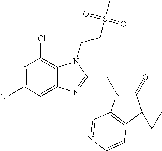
C1=C(Cl)C=C2C(=C1Cl)N(CCS(C)(=O)=O)C(CN1C(=O)C3(C4=C1C=NC=C4)CC3)=N2
